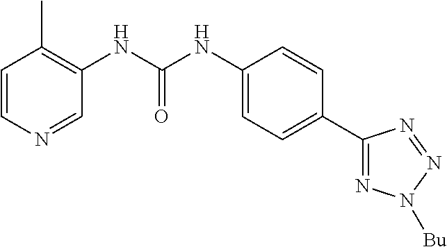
C1=CN=CC(NC(NC2=CC=C(C3=NN([Bu])N=N3)C=C2)=O)=C1C
